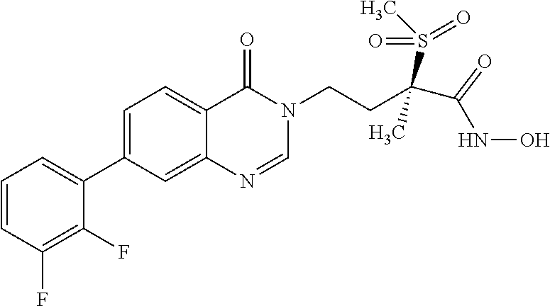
C1=CC(F)=C(F)C(C2=CC=C3C(=C2)N=CN(CCC(S(C)(=O)=O)(C)C(NO)=O)C3=O)=C1
